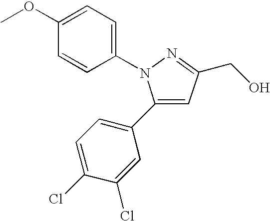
C1=C(C2=CC=C(Cl)C(Cl)=C2)N(C2=CC=C(OC)C=C2)N=C1CO
